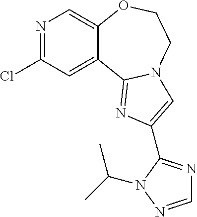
N1=C(Cl)C=C2C(=C1)OCCN1C2=NC(C2=NC=NN2C(C)C)=C1
